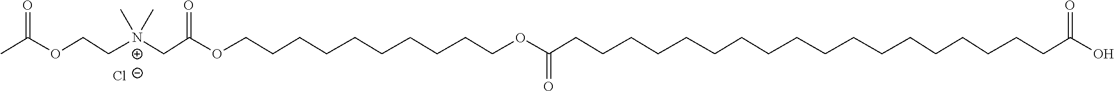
[Cl-].O(CC[N+](CC(OCCCCCCCCCCOC(CCCCCCCCCCCCCCCCCCC(O)=O)=O)=O)(C)C)C(C)=O
